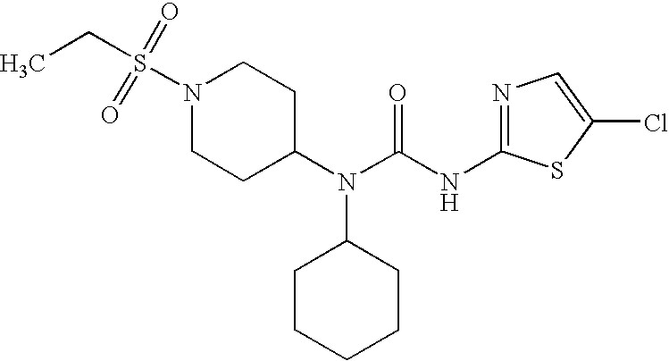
N1(S(=O)(=O)CC)CCC(N(C(NC2=NC=C(Cl)S2)=O)C2CCCCC2)CC1
